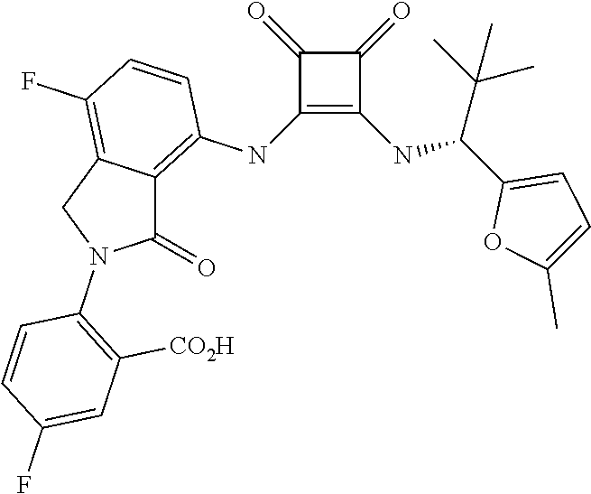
C1(NC2=C3C(=C(F)C=C2)CN(C2=C([CO2H])C=C(F)C=C2)C3=O)=C(NC(C2=CC=C(C)O2)C(C)(C)C)C(=O)C1=O
